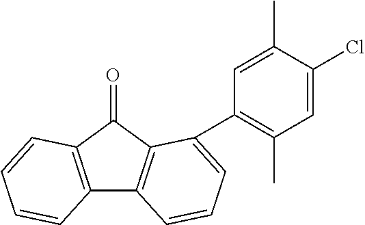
C12=C(C(=O)C3=C1C=CC=C3C1=C(C)C=C(Cl)C(C)=C1)C=CC=C2
